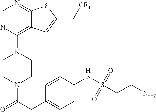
C1CN(C(CC2=CC=C(NS(CCN)(=O)=O)C=C2)=O)CCN1C1=C2C(=NC=N1)SC(C[CF3])=C2
